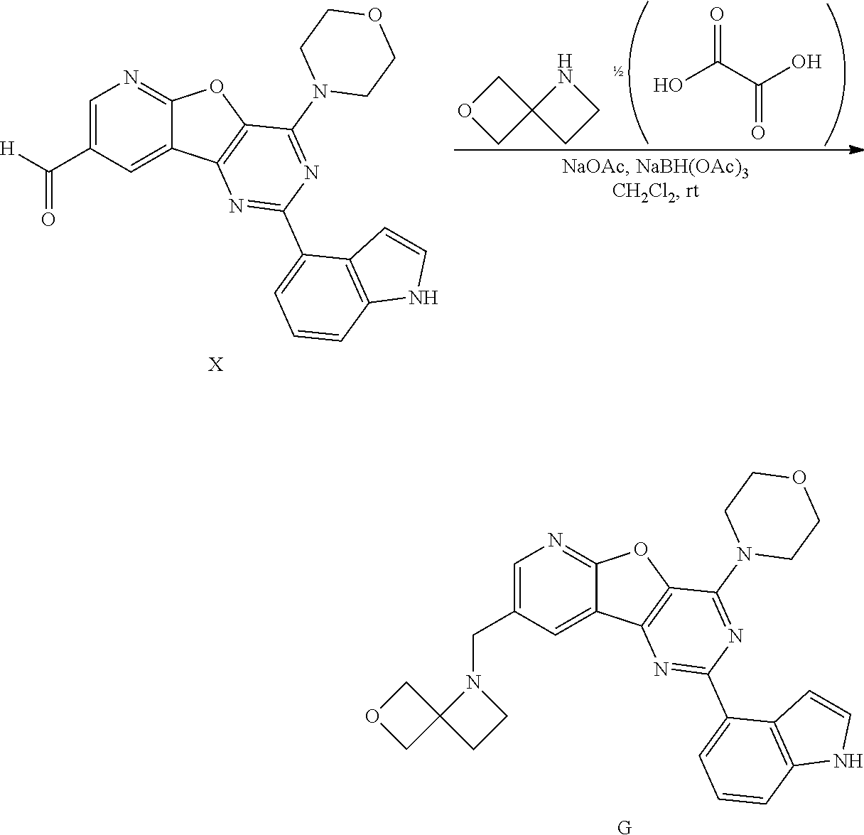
C1=C(CN2C3(CC2)COC3)C=C2C(=N1)OC1=C2N=C(C2=CC=CC3=C2C=CN3)N=C1N1CCOCC1.[G].OC(C(O)=O)=O.O1CC2(C1)CCN2.C1=C(C(=O)[H])C=C2C(=N1)OC1=C2N=C(C2=CC=CC3=C2C=CN3)N=C1N1CCOCC1.[X]
